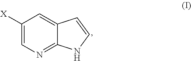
C1([X])=CN=C2C(=C1)C=CN2
